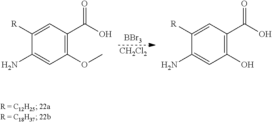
C1(OC)=C(C(O)=O)C=C([R])C(N)=C1.C1(O)=C(C(O)=O)C=C([R])C(N)=C1.[BBr3].[CH2Cl2]
